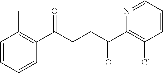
C1(C(CCC(C2=C(Cl)C=CC=N2)=O)=O)=C(C)C=CC=C1
